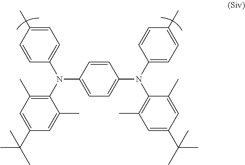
C1=CC(N(C2=C(C)C=C(C(C)(C)C)C=C2C)C2=CC=C(C)C=C2)=CC=C1N(C1=CC=C(C)C=C1)C1=C(C)C=C(C(C)(C)C)C=C1C
